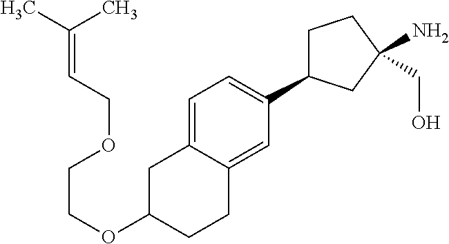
C1C(C2=CC=C3C(=C2)CCC(OCCOCC=C(C)C)C3)CC(N)(CO)C1
